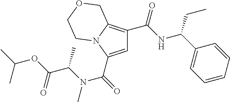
C1=C(C(=O)N(C(C)C(OC(C)C)=O)C)N2C(=C1C(NC(C1=CC=CC=C1)CC)=O)COCC2
